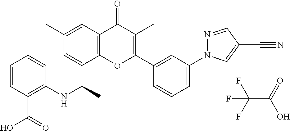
FC(F)(C(=O)O)F.C1=C(C(NC2=C(C(O)=O)C=CC=C2)C)C2=C(C=C1C)C(=O)C(C)=C(C1=CC(N3N=CC(C#N)=C3)=CC=C1)O2
